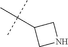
C(C1CNC1)(C)(C)C
